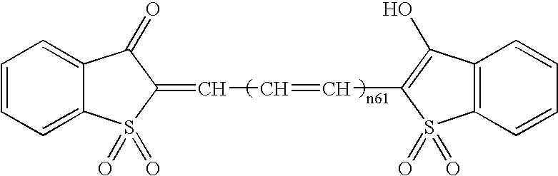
C1=CC=C2C(=C1)C(=O)C(=CC=CC1=C(O)C3=C(S1(=O)=O)C=CC=C3)S2(=O)=O
